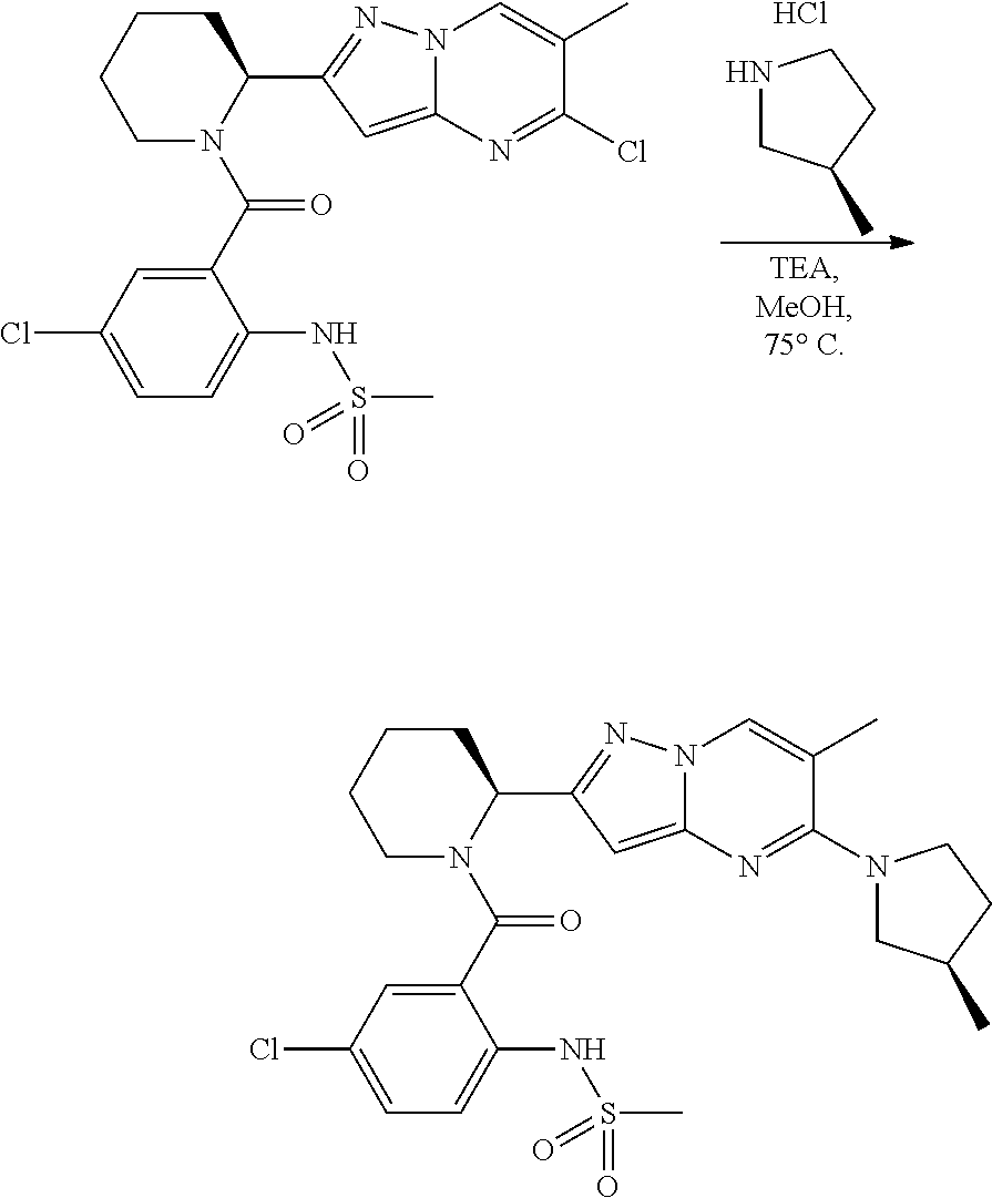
N1CC(C)CC1.Cl.C1CCCN(C(C2=CC(Cl)=CC=C2NS(C)(=O)=O)=O)C1C1=NN2C(=C1)N=C(Cl)C(C)=C2.C1CCCN(C(C2=CC(Cl)=CC=C2NS(C)(=O)=O)=O)C1C1=NN2C(=C1)N=C(N1CC(C)CC1)C(C)=C2
